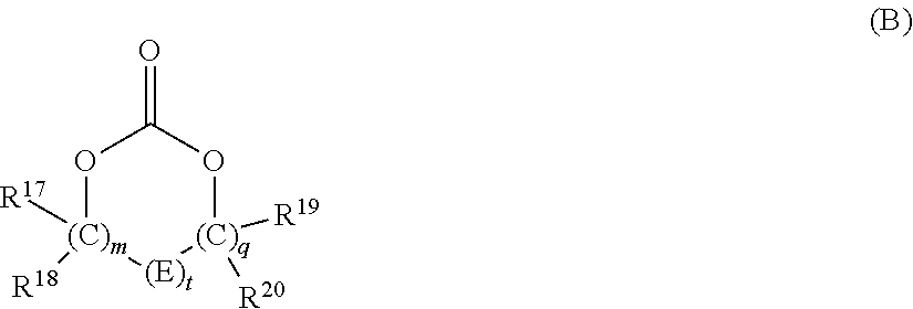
O1[(C)m]([R17])([R18])[(E)t][(C)q]([R20])([R19])OC1=O
